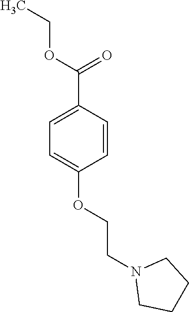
O(C(=O)C1=CC=C(OCCN2CCCC2)C=C1)CC
